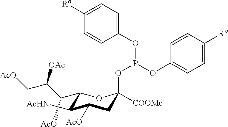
[AcO]C(C1OC(OP(OC2=CC=C([Ra])C=C2)OC2=CC=C([Ra])C=C2)([COOMe])CC([AcO])C1[AcHN])C(C[AcO])[OAc]
